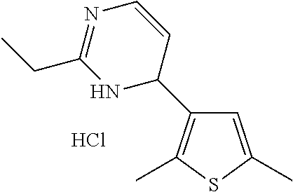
C1=C(C)SC(C)=C1C1C=CN=C(CC)N1.Cl
